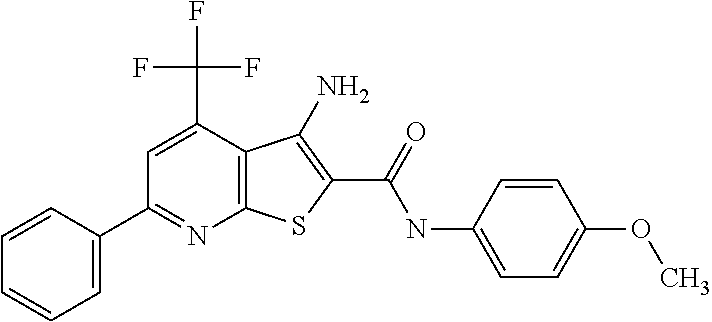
C12=C(C(C(F)(F)F)=CC(C3=CC=CC=C3)=N1)C(N)=C(C(NC1=CC=C(OC)C=C1)=O)S2
